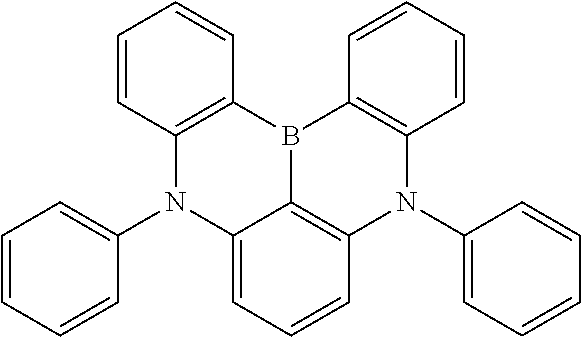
C12=CC=CC3=C1B(C1=C(N2C2=CC=CC=C2)C=CC=C1)C1=C(N3C2=CC=CC=C2)C=CC=C1
